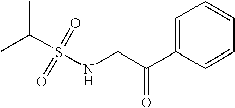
S(NCC(C1=CC=CC=C1)=O)(C(C)C)(=O)=O
